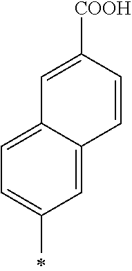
C1(C)=CC=C2C(=C1)C=CC([COOH])=C2
